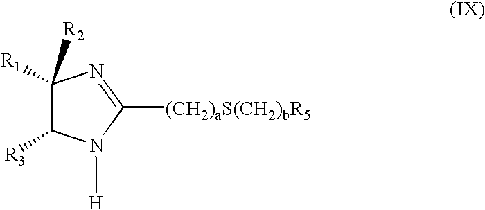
C1([R2])([R1])C([R3])N([H])C([(CH2)aS(CH2)bR5])=N1
